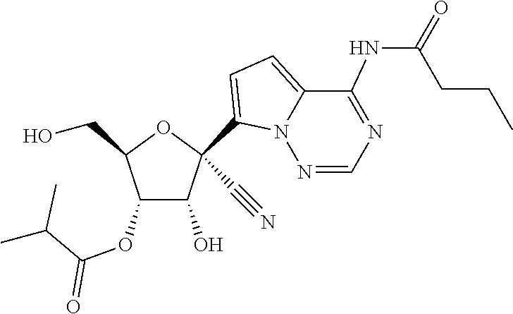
OCC1OC(C#N)(C2=CC=C3C(NC(=O)CCC)=NC=NN32)C(O)C1OC(C(C)C)=O
